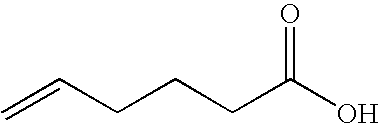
C=CCCCC(O)=O
